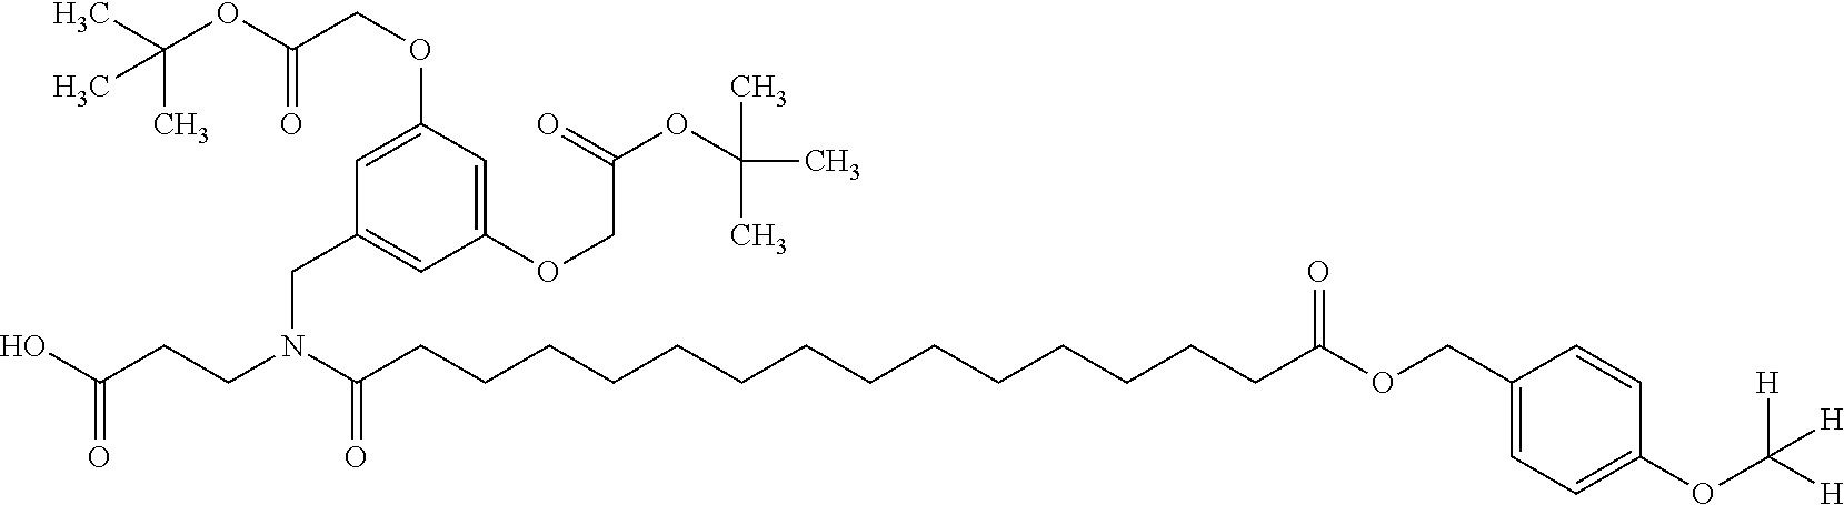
C(CCCCCCCCCCCCCCC(OCC1=CC=C(OC([H])([H])[H])C=C1)=O)(N(CCC(O)=O)CC1=CC(OCC(OC(C)(C)C)=O)=CC(OCC(OC(C)(C)C)=O)=C1)=O
